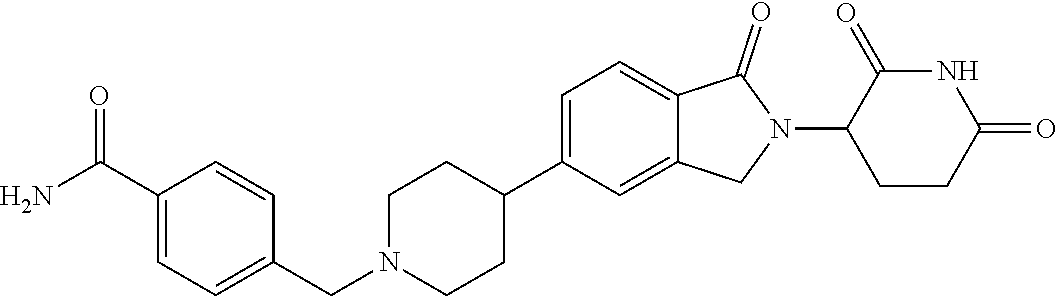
C1N(CC2=CC=C(C(N)=O)C=C2)CCC(C2=CC=C3C(=C2)CN(C2CCC(=O)NC2=O)C3=O)C1
